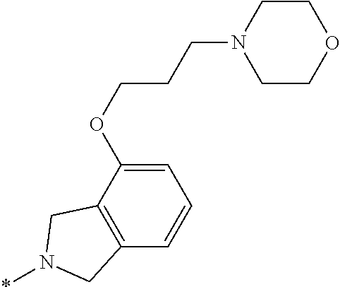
C1=C(OCCCN2CCOCC2)C2=C(C=C1)CN(*)C2
